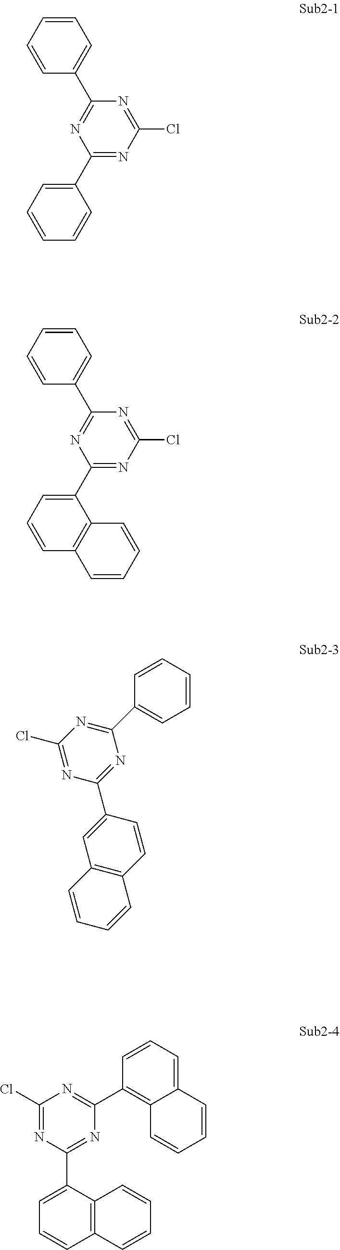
C1=CC=CC=C1C1=NC(C2=CC=CC=C2)=NC(Cl)=N1.C1=CC=CC=C1C1=NC(C2=CC=CC3=C2C=CC=C3)=NC(Cl)=N1.C1=CC=CC2=C1C=C(C1=NC(C3=CC=CC=C3)=NC(Cl)=N1)C=C2.C1(Cl)=NC(C2=CC=CC3=C2C=CC=C3)=NC(C2=C3C(=CC=C2)C=CC=C3)=N1
